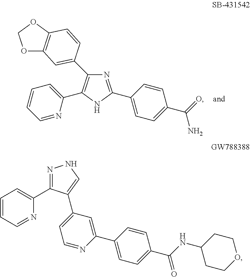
N1=C(C2=CC=C(C(=O)N)C=C2)NC(C2=CC=CC=N2)=C1C1=CC2=C(OCO2)C=C1.N1=C(C2=CC=CC=N2)C(C2=CC=NC(C3=CC=C(C(NC4CCOCC4)=O)C=C3)=C2)=CN1
